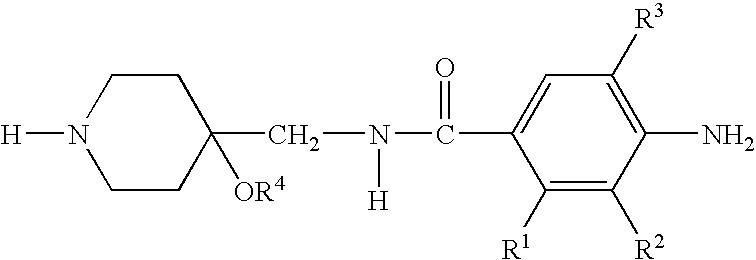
C1([R1])=C([R2])C(N)=C([R3])C=C1C(N([H])CC1([OR4])CCN([H])CC1)=O
